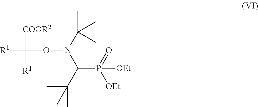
[R1]C([COOR2])([R1])ON(C(C)(C)C)C(P([OEt])(=O)[OEt])C(C)(C)C
